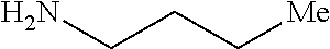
C(C[Me])CN
